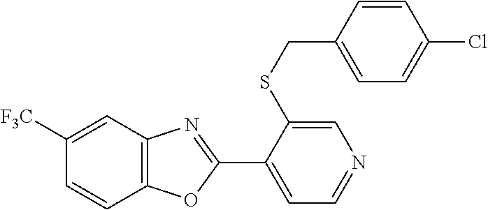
C1=C(SCC2=CC=C(Cl)C=C2)C(C2=NC3=C(O2)C=CC([F3C])=C3)=CC=N1
